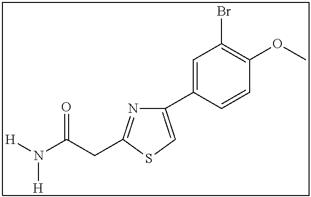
C1(C2=CC(Br)=C(OC)C=C2)=CSC(CC(N([H])[H])=O)=N1
